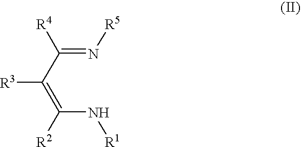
N(=C(C(=C(N[R1])[R2])[R3])[R4])[R5]
